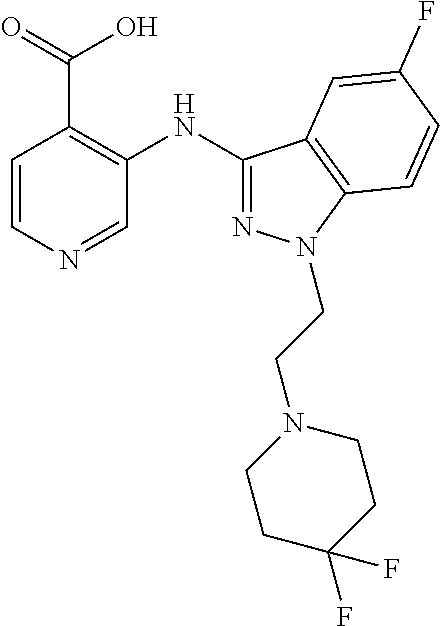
C1(NC2=NN(CCN3CCC(F)(F)CC3)C3=C2C=C(F)C=C3)=C(C(=O)O)C=CN=C1
